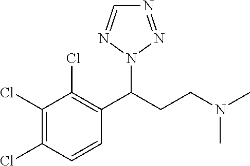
C1(Cl)=C(Cl)C=CC(C(CCN(C)C)N2N=CN=N2)=C1Cl
